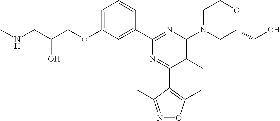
C1=C(OCC(CNC)O)C=C(C2=NC(N3CC(CO)OCC3)=C(C)C(C3=C(C)ON=C3C)=N2)C=C1
